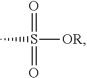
S(=O)(=O)([OR])C
